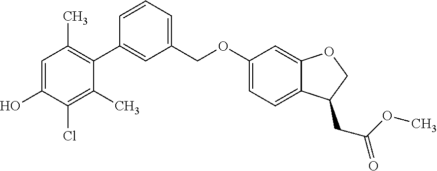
C1=C(O)C(Cl)=C(C)C(C2=CC(COC3=CC=C4C(=C3)OCC4CC(OC)=O)=CC=C2)=C1C
